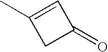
C1C(=O)C=C1C
